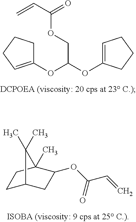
C1(OC(OC2=CCCC2)COC(C=C)=O)=CCCC1.C1C2CC(OC(C=C)=O)C(C)(C1)C2(C)C
